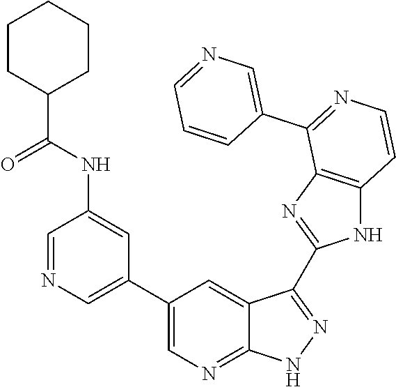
C1=NC=C(C2=CN=C3C(=C2)C(C2=NC4=C(N2)C=CN=C4C2=CN=CC=C2)=NN3)C=C1NC(C1CCCCC1)=O
